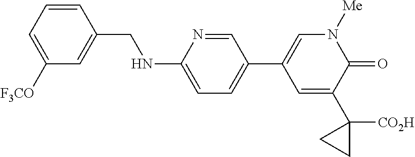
C1=CC(CNC2=CC=C(C3=CN([Me])C(=O)C(C4([CO2H])CC4)=C3)C=N2)=CC([F3CO])=C1
